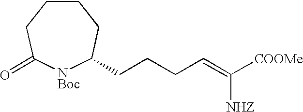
C1CCC(=O)[NBoc]C(CCCC=C([COOMe])[NHZ])C1
